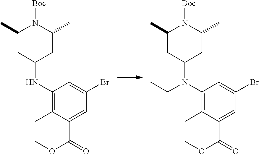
C1(C)CC(NC2=C(C)C(C(OC)=O)=CC(Br)=C2)CC(C)N1[Boc].C1(C)CC(N(C2=C(C)C(C(OC)=O)=CC(Br)=C2)CC)CC(C)N1[Boc]
